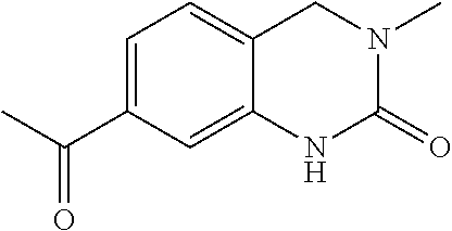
C1=C(C(C)=O)C=C2C(=C1)CN(C)C(=O)N2
